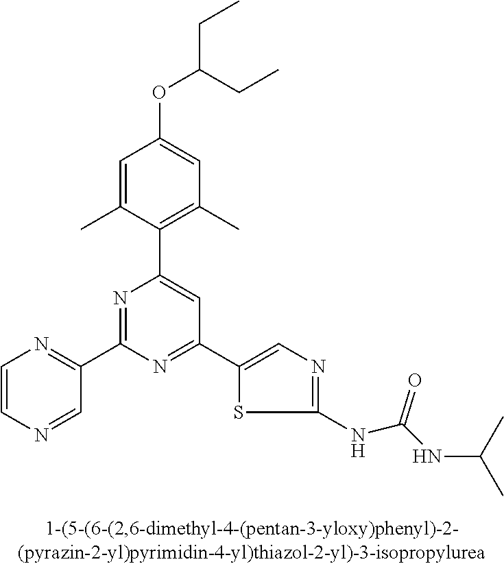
C1=C(C)C(C2=CC(C3=CN=C(NC(NC(C)C)=O)S3)=NC(C3=NC=CN=C3)=N2)=C(C)C=C1OC(CC)CC
